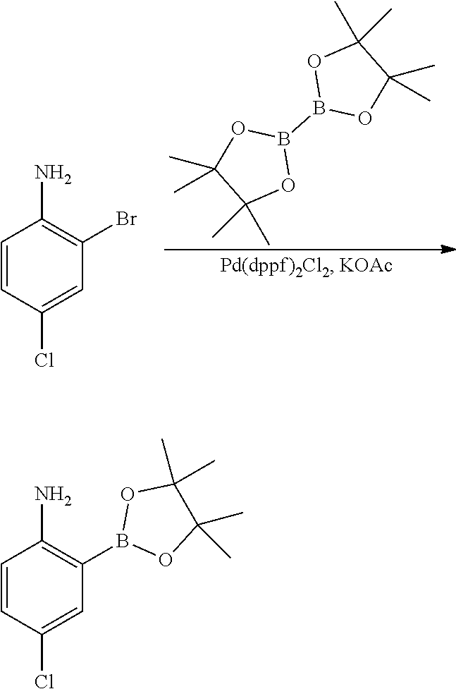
O1C(C)(C)C(C)(C)OB1B1OC(C)(C)C(C)(C)O1.C1=CC(Cl)=CC(Br)=C1N.C1=CC(Cl)=CC(B2OC(C)(C)C(C)(C)O2)=C1N
